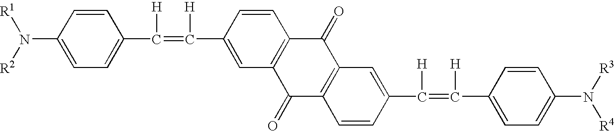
C1=CC(N([R1])[R2])=CC=C1C(=C(C1=CC2=C(C=C1)C(=O)C1=C(C2=O)C=CC(C(=C(C2=CC=C(N([R3])[R4])C=C2)[H])[H])=C1)[H])[H]
